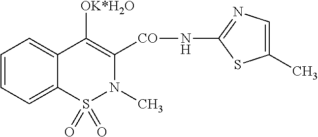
C1=CC=C2C(=C1)C([OK*H2O])=C([CO]NC1=NC=C(C)S1)N(C)S2(=O)=O
